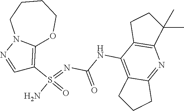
C(NC1=C2C(=NC3=C1CCC3(C)C)CCC2)(N=S(N)(=O)C1=C2N(N=C1)CCCCO2)=O
